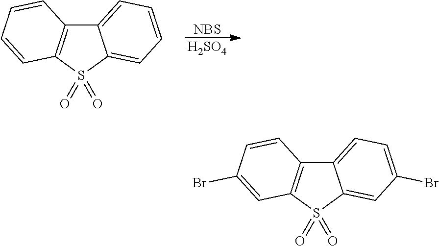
[NBS].[H2SO4].C12=CC=CC=C1S(=O)(=O)C1=C2C=CC=C1.C12=CC=C(Br)C=C1S(=O)(=O)C1=C2C=CC(Br)=C1
